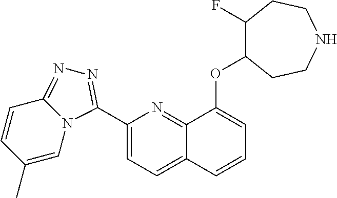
C1(C2=NN=C3N2C=C(C)C=C3)=CC=C2C(=N1)C(OC1C(F)CCNCC1)=CC=C2
